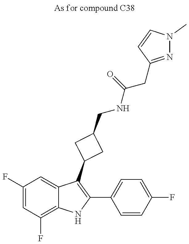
C1(F)=CC(F)=C2C(=C1)C(C1CC(CNC(CC3=NN(C)C=C3)=O)C1)=C(C1=CC=C(F)C=C1)N2
